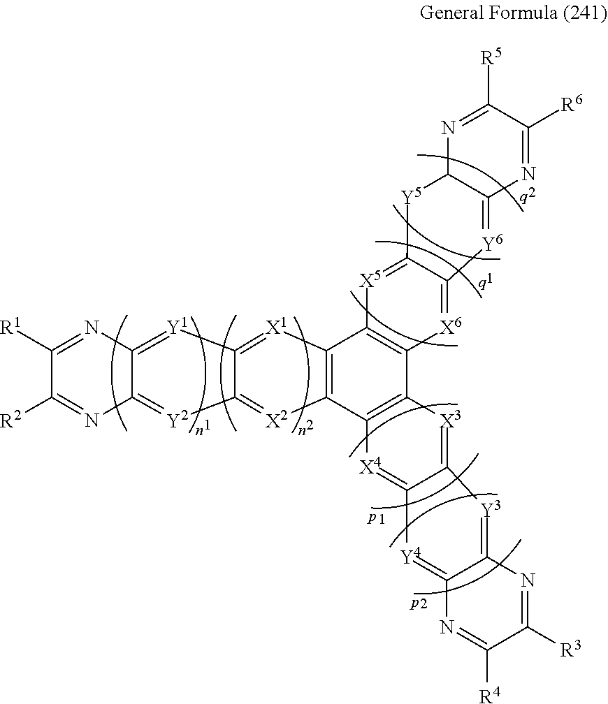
C1([R1])=NC2=[Y1]C3=[X1]C4=C([X2]=C3[Y2]=C2N=C1[R2])C1=C(C2=C4[X5]=C3C(=[X6]2)[Y6]=C2C([Y5]3)N=C([R5])C([R6])=N2)[X3]=C2C(=[X4]1)[Y4]=C1C(=[Y3]2)N=C([R3])C([R4])=N1
